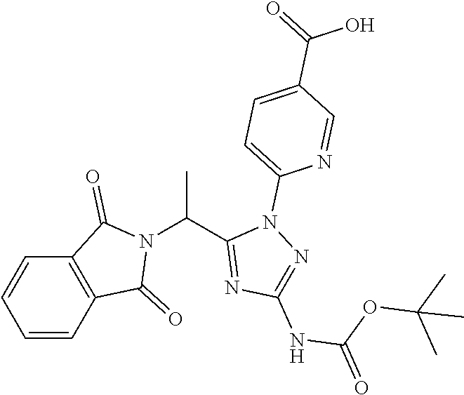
C(C)(C1=NC(NC(OC(C)(C)C)=O)=NN1C1=CC=C(C(=O)O)C=N1)N1C(=O)C2=C(C1=O)C=CC=C2
